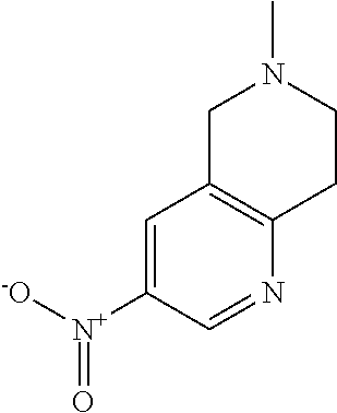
C1=C([N+]([-O])=O)C=NC2=C1CN(C)CC2
